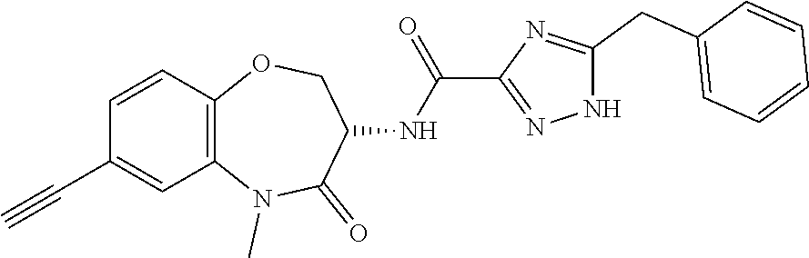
C12=C(C=CC(C#C)=C1)OCC(NC(C1=NNC(CC3=CC=CC=C3)=N1)=O)C(=O)N2C
